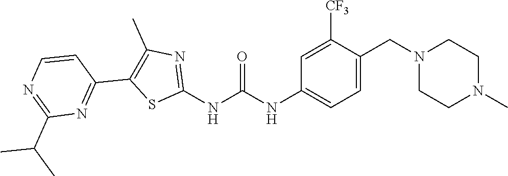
C1=C(CN2CCN(C)CC2)C([CF3])=CC(NC(NC2=NC(C)=C(C3=NC(C(C)C)=NC=C3)S2)=O)=C1
